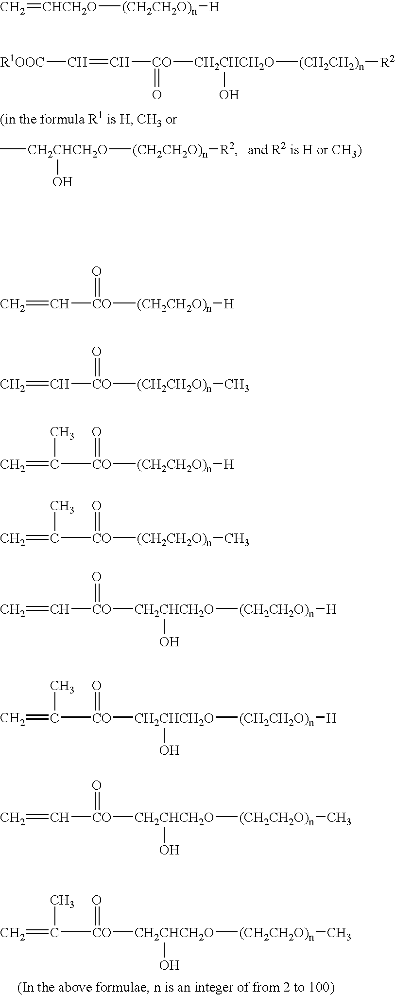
C=C([CO](=O)[CH2CHCH2O]([(CH2CH2O)n]C)O)C.C[CH2CHCH2O]([(CH2CH2O)n][R2])O.[R1OOC]C=C[CO](=O)[CH2CHCH2O](O)[(CH2CH2)n][R2].C=[CHCH2O][(CH2CH2O)n][H].C=C[CO](=O)[(CH2CH2O)n][H].C=C[CO](=O)[(CH2CH2O)n]C.C=C([CO](=O)[(CH2CH2O)n][H])C.C=C([CO](=O)[(CH2CH2O)n]C)C.C=C[CO](=O)[CH2CHCH2O]([(CH2CH2O)n][H])O.C=C([CO](=O)[CH2CHCH2O]([(CH2CH2O)n][H])O)C.C=C[CO](=O)[CH2CHCH2O]([(CH2CH2O)n]C)O
